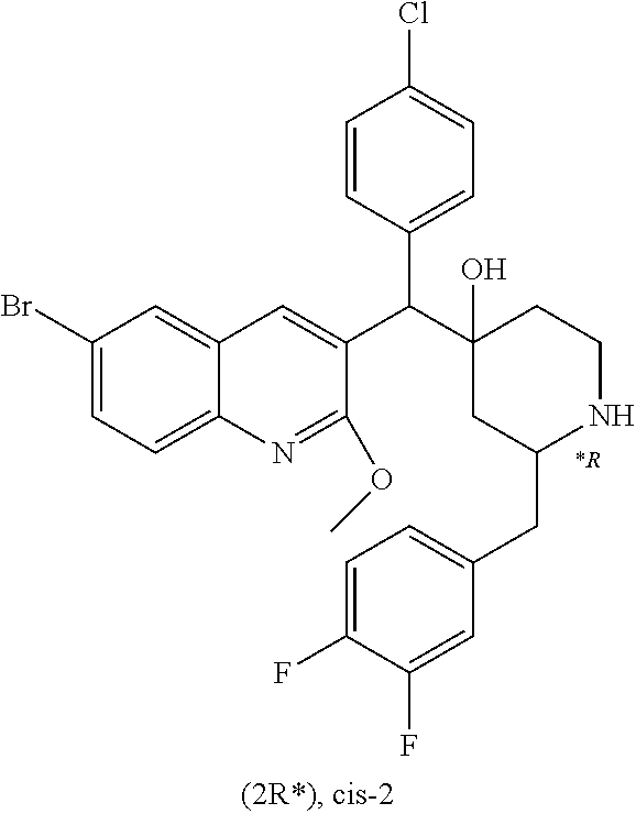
C1(Br)=CC=C2C(=C1)C=C(C(C1(O)CC(CC3=CC=C(F)C(F)=C3)NCC1)C1=CC=C(Cl)C=C1)C(OC)=N2
